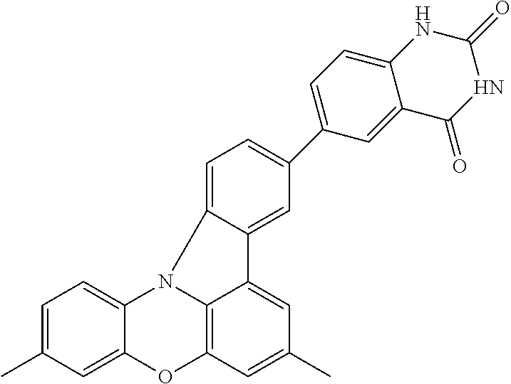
C1=C(C)C=C2C(=C1)N1C3=C(O2)C=C(C)C=C3C2=CC(C3=CC=C4C(=C3)C(=O)NC(=O)N4)=CC=C12
